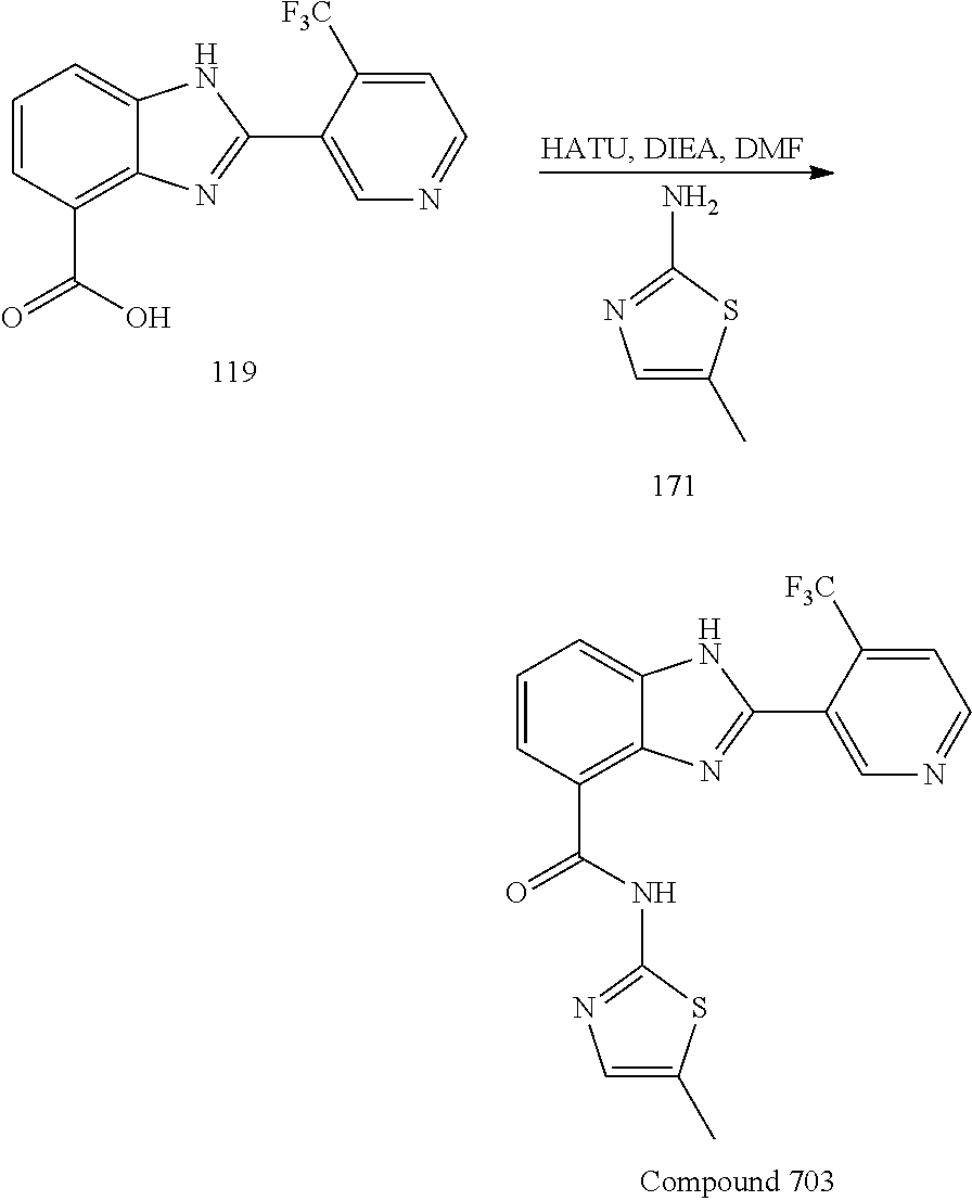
C1=CC(C(NC2=NC=C(C)S2)=O)=C2C(=C1)NC(C1=CN=CC=C1[F3C])=N2.C1=C(C)SC(N)=N1.C1=CC(C(O)=O)=C2C(=C1)NC(C1=CN=CC=C1[F3C])=N2
